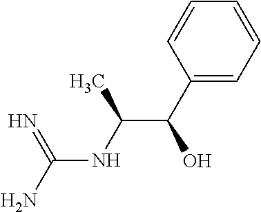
C(NC(C(O)C1=CC=CC=C1)C)(N)=N
